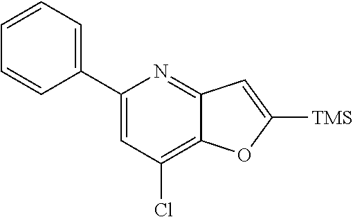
C1(C2=CC(Cl)=C3C(=N2)C=C([TMS])O3)=CC=CC=C1
